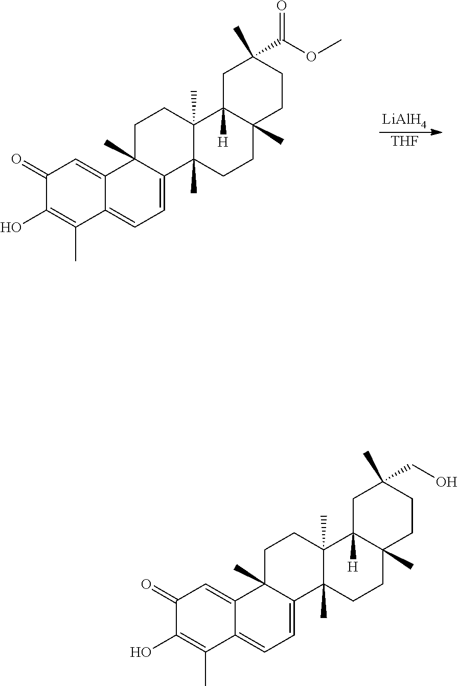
C1(=O)C(O)=C(C)C2=CC=C3C(C)(C2=C1)CCC1(C)C3(C)CCC2(C)C1([H])CC(C(OC)=O)(C)CC2.[LiAlH4].[THF].C1(=O)C(O)=C(C)C2=CC=C3C(C)(C2=C1)CCC1(C)C3(C)CCC2(C)C1([H])CC(CO)(C)CC2
